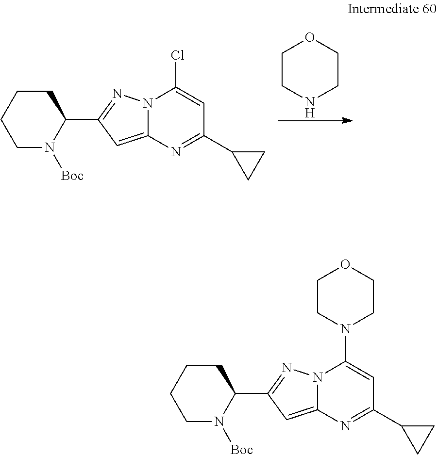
N12C(=CC(C3CCCCN3[Boc])=N1)N=C(C1CC1)C=C2N1CCOCC1.N12C(=CC(C3CCCCN3[Boc])=N1)N=C(C1CC1)C=C2Cl.C1CNCCO1
